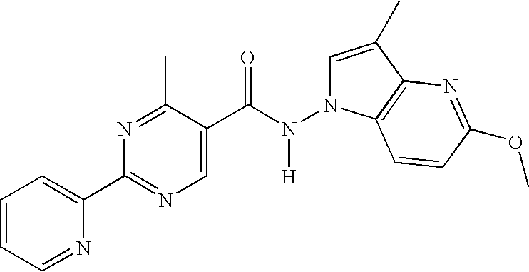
N1=C(C)C(C(N(N2C=C(C)C3=C2C=CC(OC)=N3)[H])=O)=CN=C1C1=CC=CC=N1
